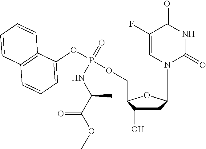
C1(F)=CN(C2CC(O)C(COP(OC3=CC=CC4=C3C=CC=C4)(NC(C)C(=O)OC)=O)O2)C(=O)NC1=O
